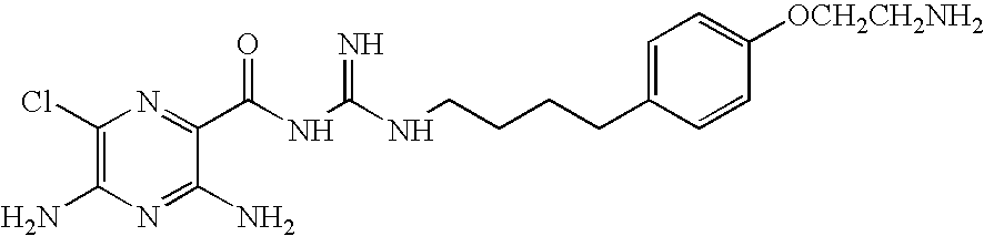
C1(Cl)=C(N)N=C(N)C(C(NC(NCCCCC2=CC=C([OCH2CH2NH2])C=C2)=N)=O)=N1
